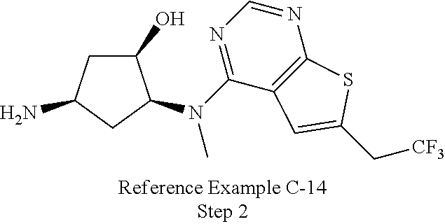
C1C(O)C(N(C2=NC=NC3=C2C=C(C[CF3])S3)C)CC1N
